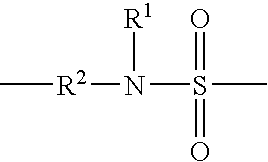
C[R2]N([R1])S(=O)(=O)C
